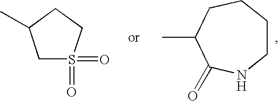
C1S(=O)(=O)CCC1C.C1CCCC(C)C(=O)N1
